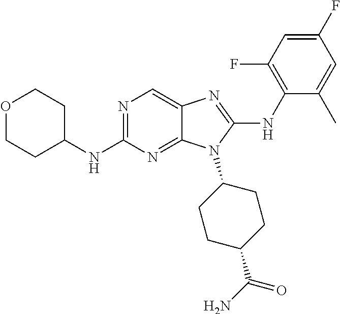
N1=C(NC2CCOCC2)N=C2C(=C1)N=C(NC1=C(F)C=C(F)C=C1C)N2C1CCC(C(N)=O)CC1
